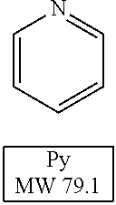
C1=CC=CC=N1
